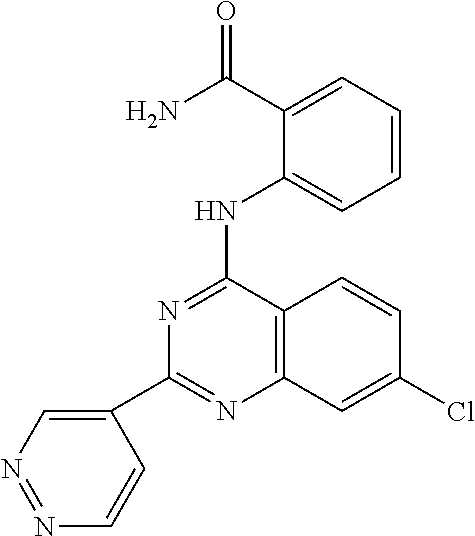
C1(C2=CN=NC=C2)=NC2=C(C(NC3=CC=CC=C3C(N)=O)=N1)C=CC(Cl)=C2
